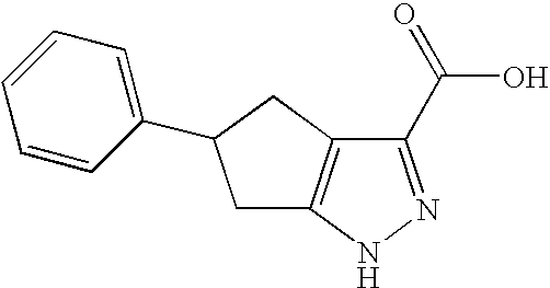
C1C2=C(CC1C1=CC=CC=C1)C(C(=O)O)=NN2
